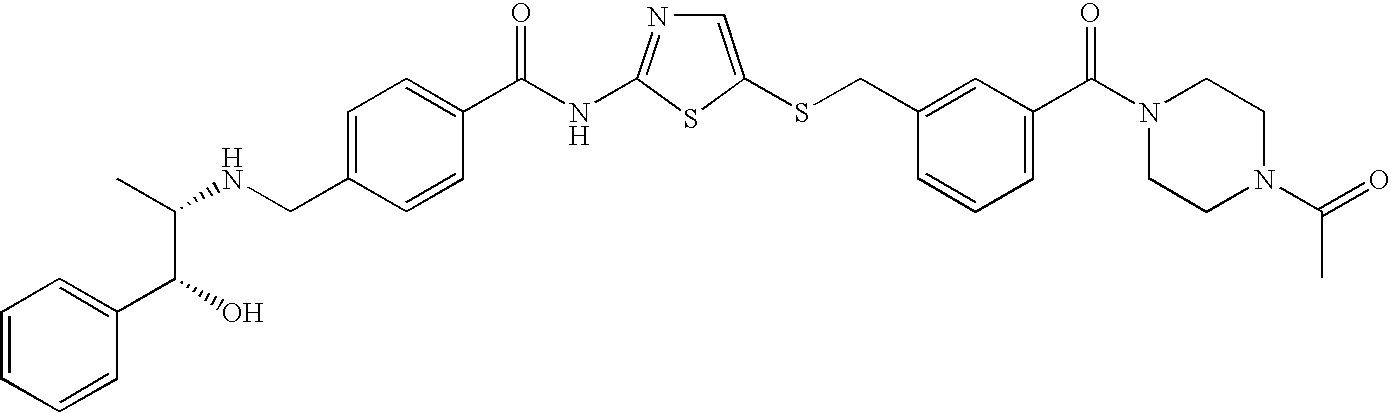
C1=C(SCC2=CC(C(N3CCN(C(=O)C)CC3)=O)=CC=C2)SC(NC(=O)C2=CC=C(CNC(C)C(C3=CC=CC=C3)O)C=C2)=N1
